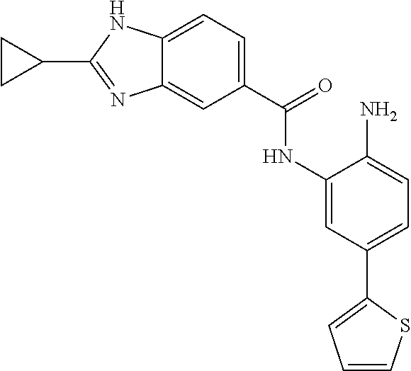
C12=CC(C(=O)NC3=CC(C4=CC=CS4)=CC=C3N)=CC=C1NC(C1CC1)=N2
